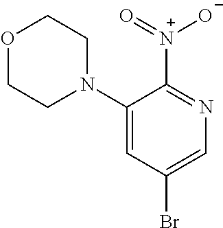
C1(N2CCOCC2)=CC(Br)=CN=C1[N+]([O-])=O
